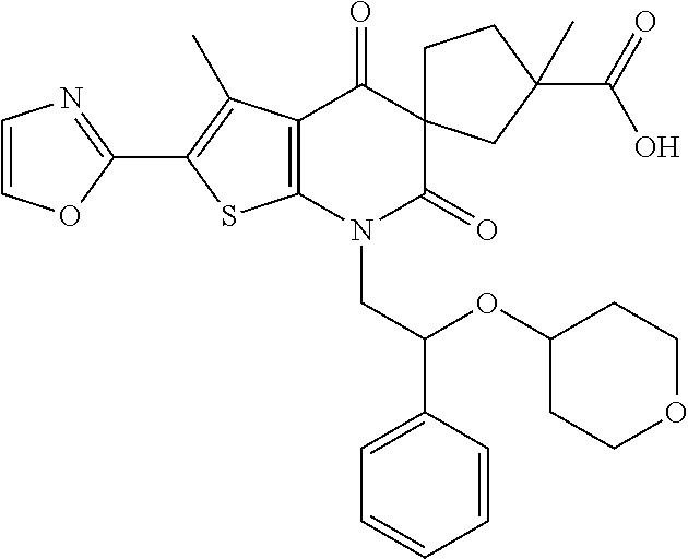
C1=COC(C2=C(C)C3=C(S2)N(CC(OC2CCOCC2)C2=CC=CC=C2)C(=O)C2(C3=O)CCC(C(=O)O)(C)C2)=N1
